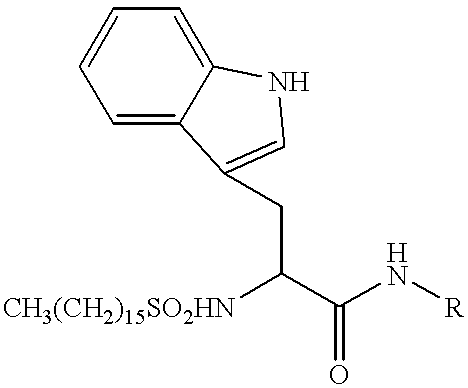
C1=C2C(=CC=C1)NC=C2CC(C(N[R])=O)[CH3(CH2)15SO2HN]
